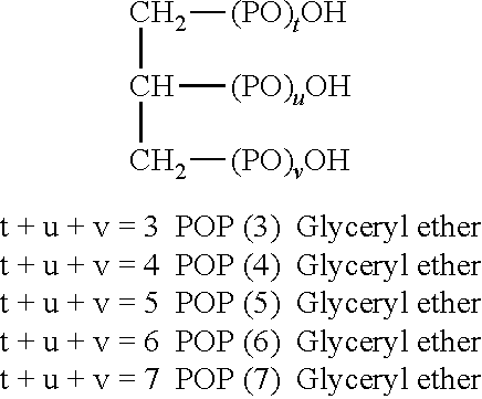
C(C(C[(PO)vOH])[(PO)uOH])[(PO)tOH]
